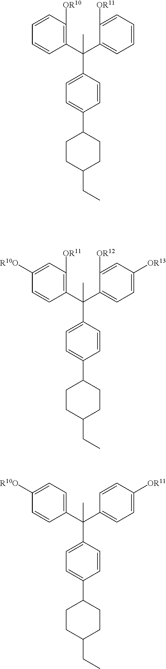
C1(C(C2=CC=CC=C2[OR11])(C)C2=CC=C(C3CCC(CC)CC3)C=C2)=C([OR10])C=CC=C1.C1(C(C2=CC=C([OR13])C=C2[OR12])(C)C2=CC=C(C3CCC(CC)CC3)C=C2)=C([OR11])C=C([R10O])C=C1.C1(C(C2=CC=C([OR11])C=C2)(C)C2=CC=C(C3CCC(CC)CC3)C=C2)=CC=C([R10O])C=C1
